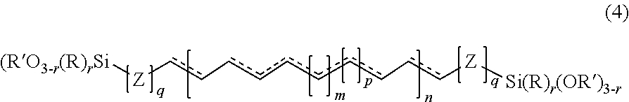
[(RO3-r(R)rSi][Z]cc-cccccc-cc[Z][Si(R)r(OR)3-r]
